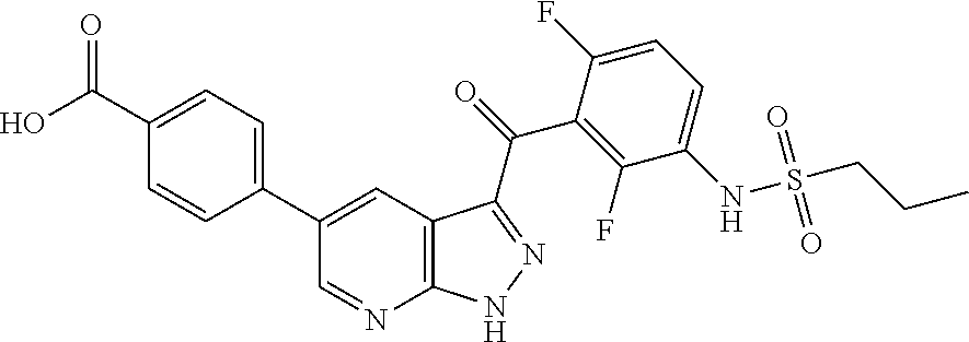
C1=CC(C2=CC3=C(N=C2)NN=C3C(C2=C(F)C(NS(CCC)(=O)=O)=CC=C2F)=O)=CC=C1C(O)=O
